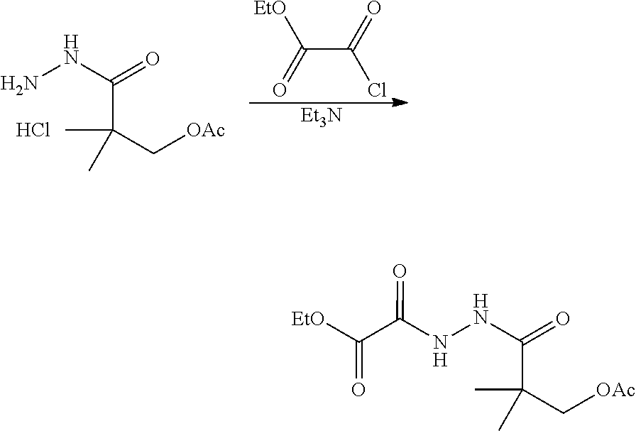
N(NC(C([EtO])=O)=O)C(=O)C(C[OAc])(C)C.N(N)C(=O)C(C[OAc])(C)C.Cl.[EtO]C(C(=O)Cl)=O.[Et3N]
